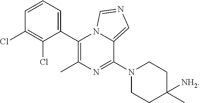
C1(C2=CC=CC(Cl)=C2Cl)=C(C)N=C(N2CCC(C)([NH2])CC2)C2=CN=CN12
